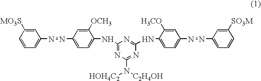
C1=C([MO3S])C=CC=C1N=NC1=CC=C(NC2=NC(N([C2H4OH])[HOH4C2])=NC(NC3=CC=C(N=NC4=CC=CC([SO3M])=C4)C=C3[H3CO])=N2)C([OCH3])=C1
